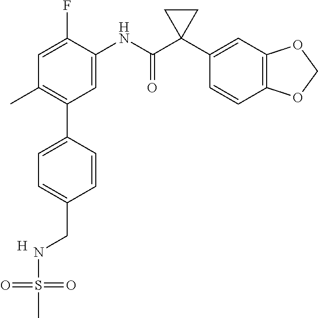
C1=C(NC(C2(C3=CC4=C(C=C3)OCO4)CC2)=O)C(F)=CC(C)=C1C1=CC=C(CNS(=O)(=O)C)C=C1.[H]
